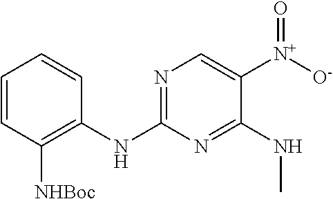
C1(NC2=C([NHBoc])C=CC=C2)=NC=C([N+](=O)[O-])C(NC)=N1
